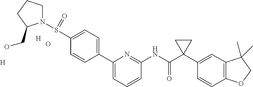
C1(C2(C(NC3=NC(C4=CC=C(S(=O)N5CCCC5CO)C=C4)=CC=C3)=O)CC2)=CC2=C(C=C1)OCC2(C)C.[H].O.[H]
